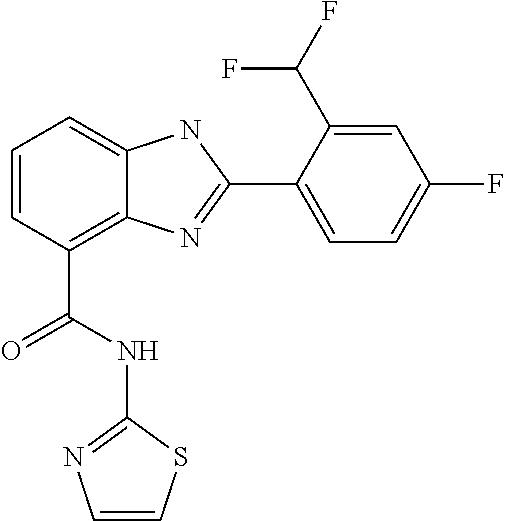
C1=CC(C(NC2=NC=CS2)=O)=C2C(=C1)NC(C1=CC=C(F)C=C1C(F)F)=N2
